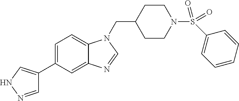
C1CN(S(C2=CC=CC=C2)(=O)=O)CCC1CN1C2=CC=C(C3=CNN=C3)C=C2N=C1
